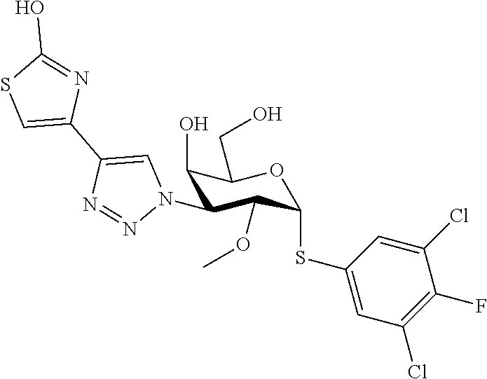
C1(O)C(N2C=C(C3=CSC(O)=N3)N=N2)C(OC)C(SC2=CC(Cl)=C(F)C(Cl)=C2)OC1CO
